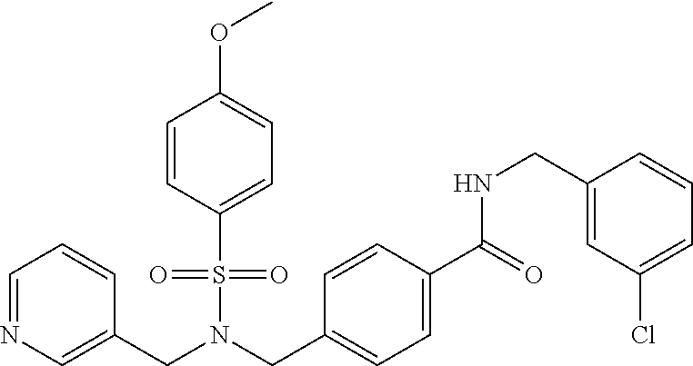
C(N(S(=O)(=O)C1=CC=C(OC)C=C1)CC1=CC=C(C(=O)NCC2=CC(Cl)=CC=C2)C=C1)C1=CN=CC=C1
